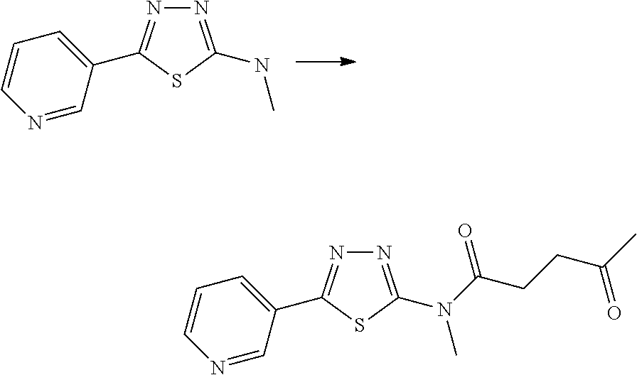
N1=C(NC)SC(C2=CC=CN=C2)=N1.N1=C(N(C)C(=O)CCC(C)=O)SC(C2=CC=CN=C2)=N1
